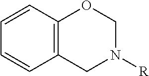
C12=C(C=CC=C1)OCN([R])C2
